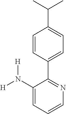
C1=CC(C2=NC=CC=C2N([H])[H])=CC=C1C(C)C
